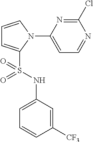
C1=CN(C2=CC=NC(Cl)=N2)C(S(NC2=CC=CC([CF3])=C2)(=O)=O)=C1
